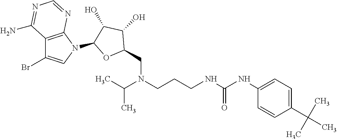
C12=C(N(C3C(O)C(O)C(CN(C(C)C)CCCNC(NC4=CC=C(C(C)(C)C)C=C4)=O)O3)C=C1Br)N=CN=C2N
